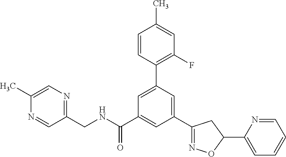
C1(CNC(=O)C2=CC(C3=NOC(C4=CC=CC=N4)C3)=CC(C3=C(F)C=C(C)C=C3)=C2)=NC=C(C)N=C1
